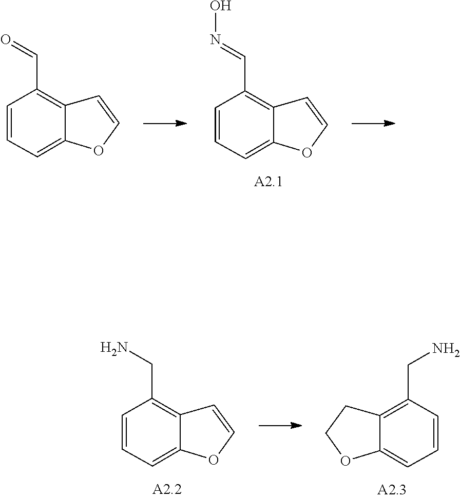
C1=COC2=CC=CC(C=NO)=C12.C1=COC2=CC=CC(C=O)=C12.C1=COC2=CC=CC(CN)=C12.C1COC2=CC=CC(CN)=C12
